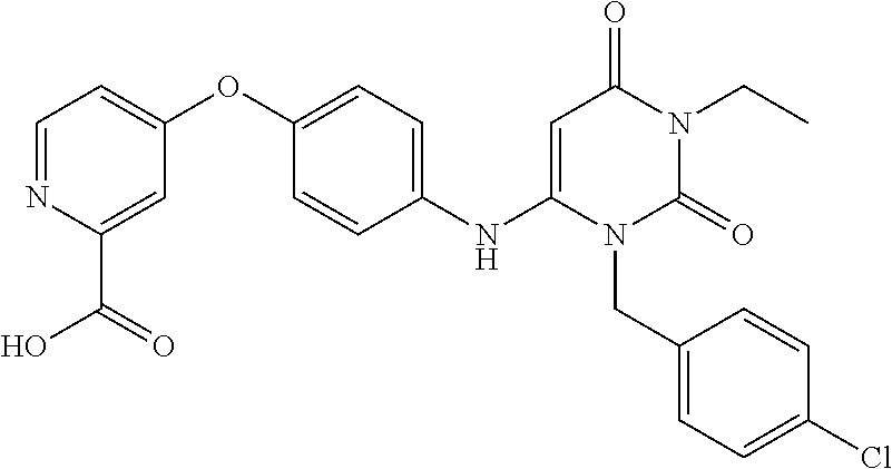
C1(NC2=CC(=O)N(CC)C(=O)N2CC2=CC=C(Cl)C=C2)=CC=C(OC2=CC=NC(C(=O)O)=C2)C=C1
